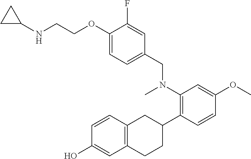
OC1=CC2=C(C=C1)CC(C1=C(N(CC3=CC=C(OCCNC4CC4)C(F)=C3)C)C=C(OC)C=C1)CC2
